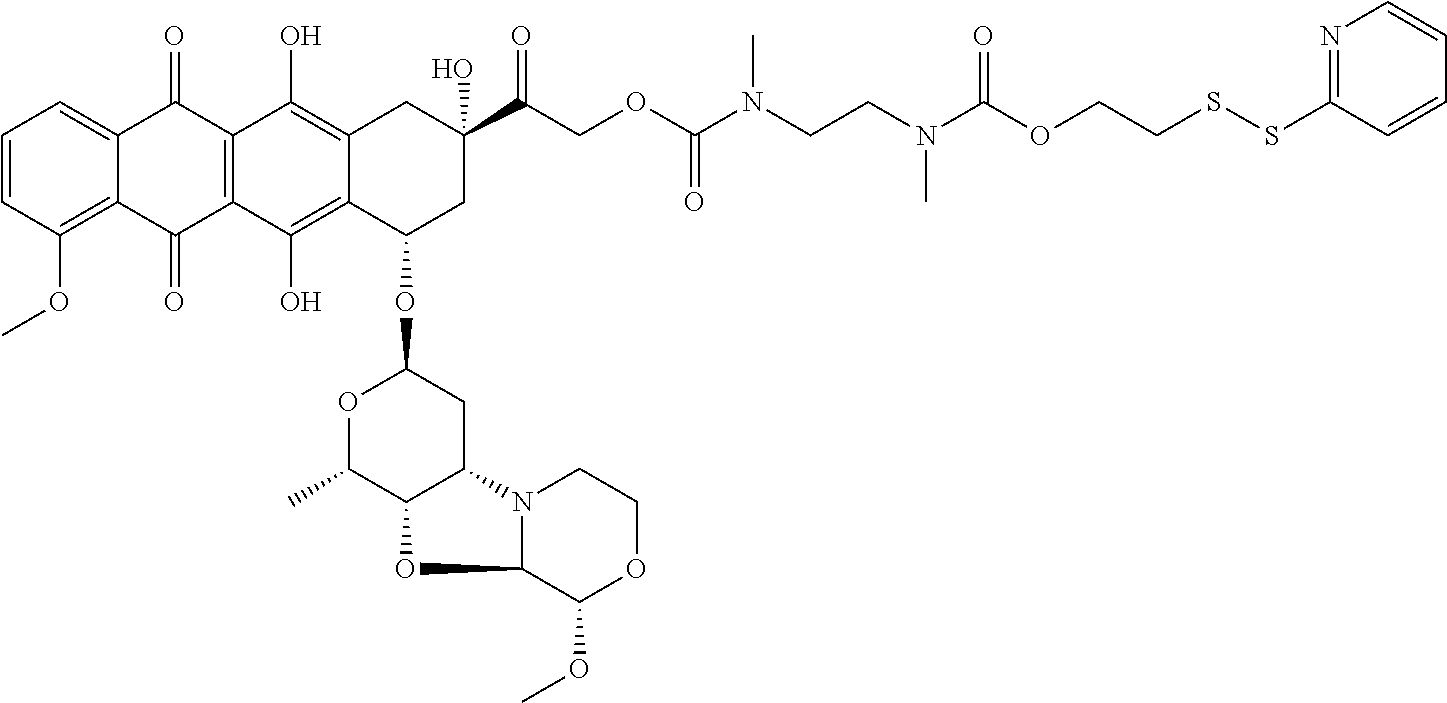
C1=CC(OC)=C2C(=C1)C(=O)C1=C(C2=O)C(O)=C2C(=C1O)CC(C(=O)COC(N(CCN(C(OCCSSC1=NC=CC=C1)=O)C)C)=O)(O)CC2OC1OC(C)C2C(C1)N1C(O2)C(OC)OCC1
